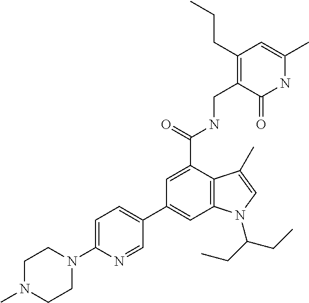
C1(C2=CC3=C(C(C(NCC4=C(CCC)C=C(C)NC4=O)=O)=C2)C(C)=CN3C(CC)CC)=CC=C(N2CCN(C)CC2)N=C1
